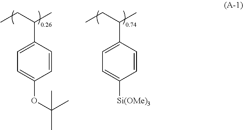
C1(C(CC)C)=CC=C(OC(C)(C)C)C=C1.C1(C(CC)C)=CC=C([Si(OMe)3])C=C1
